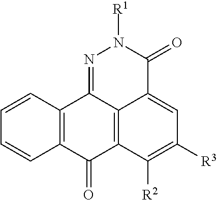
C12=C(C(=O)C3=C4C1=NN([R1])C(=O)C4=CC([R3])=C3[R2])C=CC=C2
